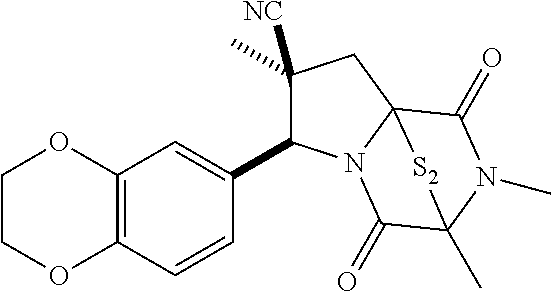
C1(C2C(C)([NC])CC34N2C(=O)C(C)(N(C)C3=O)[S2]4)=CC2=C(C=C1)OCCO2
